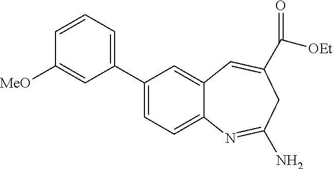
C1(C2=CC=C3C(=C2)C=C(C([OEt])=O)CC(N)=N3)=CC=CC([MeO])=C1
